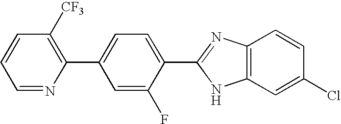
C1=NC(C2=CC=C(C3=NC4=C(N3)C=C(Cl)C=C4)C(F)=C2)=C([CF3])C=C1
